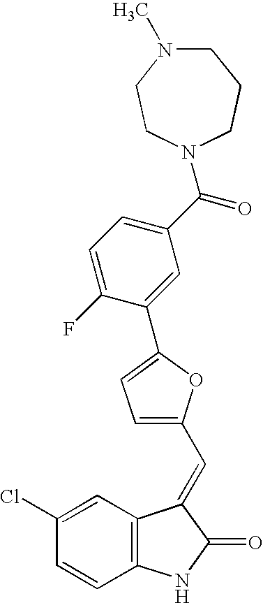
C12=C(C=C(Cl)C=C1)C(=CC1=CC=C(C3=CC(C(=O)N4CCN(C)CCC4)=CC=C3F)O1)C(=O)N2
